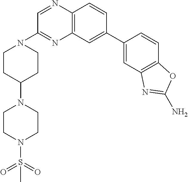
C12=C(C=C(C3=CC4=C(C=C3)OC(N)=N4)C=C1)N=C(N1CCC(N3CCN(S(=O)(=O)C)CC3)CC1)C=N2
